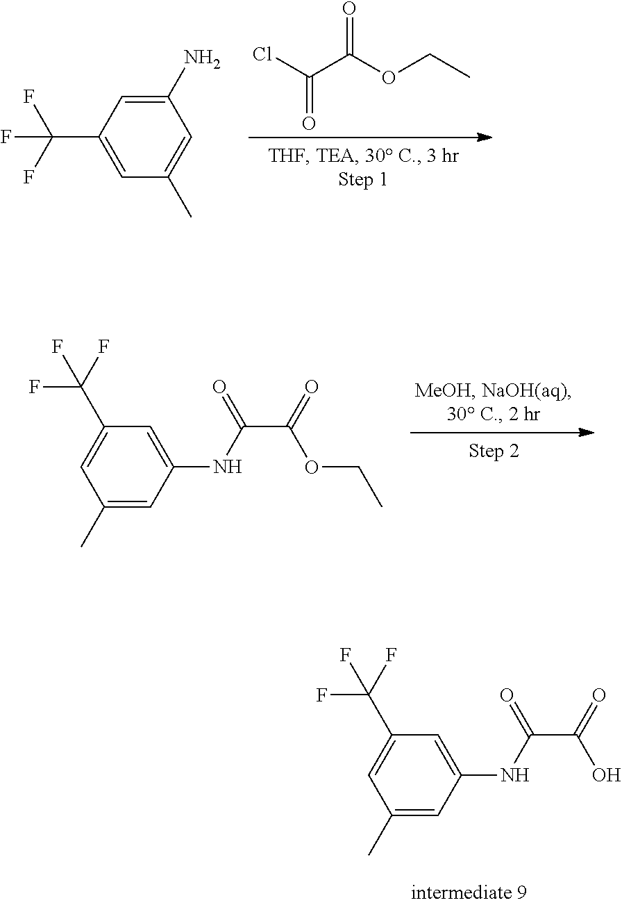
C(=O)(Cl)C(OCC)=O.C1(N)=CC(C(F)(F)F)=CC(C)=C1.C1(C)=CC(NC(C(=O)OCC)=O)=CC(C(F)(F)F)=C1.C1(C)=CC(NC(C(=O)O)=O)=CC(C(F)(F)F)=C1
